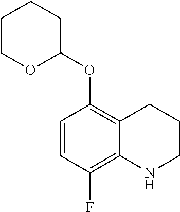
C1=CC(OC2OCCCC2)=C2C(=C1F)NCCC2
